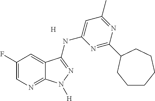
C1(F)=CN=C2C(=C1)C(NC1=CC(C)=NC(C3CCCCCC3)=N1)=NN2[H].[H]
